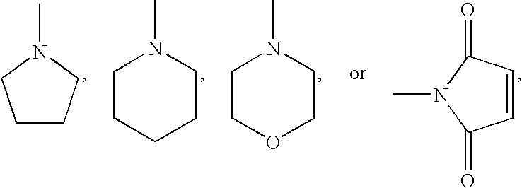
C1CCN(C)C1.C1=CC(=O)N(C)C1=O.C1CCCCN1C.C1COCCN1C
